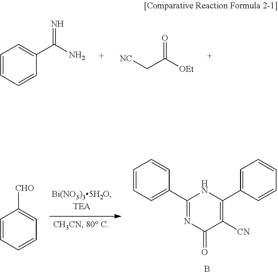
C1=CC=CC(C(N)=N)=C1.[NC]CC([OEt])=O.C1=CC=C(C2=NC(=O)C([CN])=C(C3=CC=CC=C3)N2)C=C1.B.C1=CC=CC=C1[CHO]
